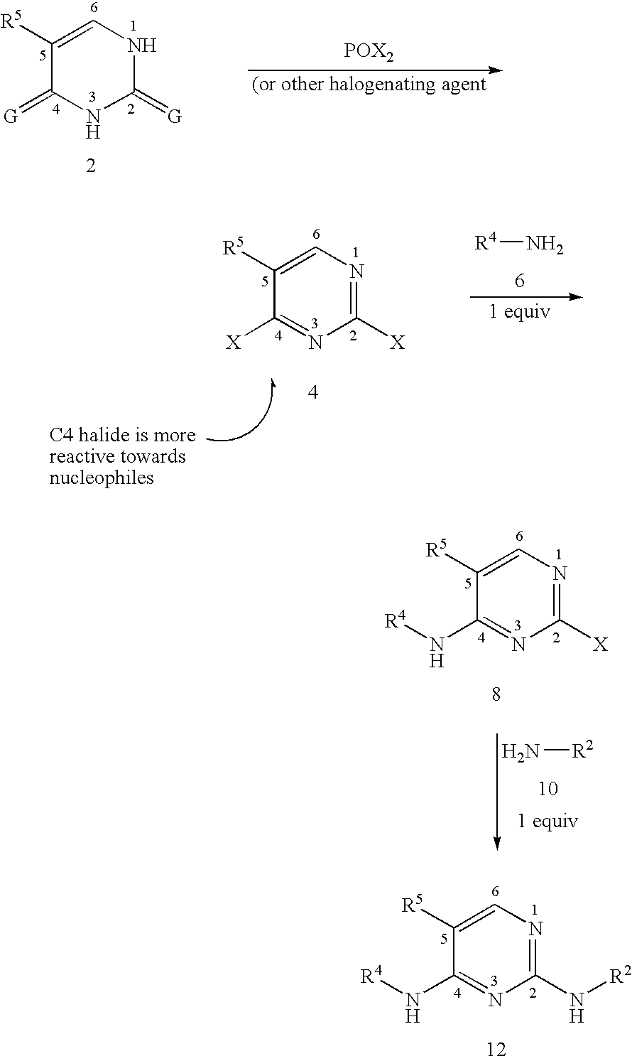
C1([R5])=CN=C(N[R2])N=C1N[R4].C1([R5])=CNC(=[G])NC1=[G].C1([R5])=CN=C([X])N=C1[X].[R4]N.C1([R5])=CN=C([X])N=C1N[R4].N[R2]
